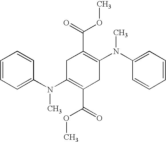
C1(N(C2=CC=CC=C2)C)=C(C(OC)=O)CC(N(C2=CC=CC=C2)C)=C(C(=O)OC)C1
